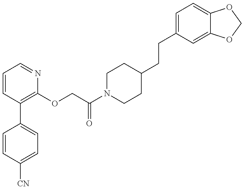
C1=CC([CN])=CC=C1C1=C(OCC(N2CCC(CCC3=CC=C4C(=C3)OCO4)CC2)=O)N=CC=C1
